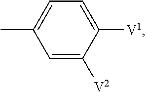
C1=C([V2])C([V1])=CC=C1C
